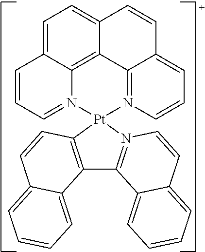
C1=C2C3=C4C(=C1)C=CC1=CC=CN(=C41)[Pt]1(N3=CC=C2)N2=C(C3=C1C=CC1=CC=CC=C31)C1=CC=CC=C1C=C2
